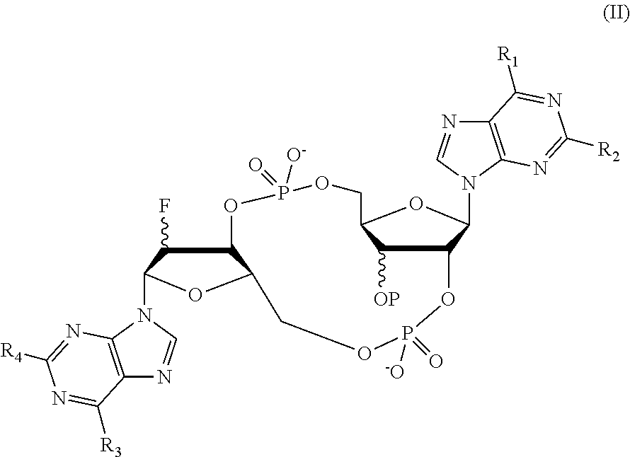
C1([OP])C2C(N3C=NC4=C3N=C([R2])N=C4[R1])OC1COP(=O)([O-])OC1C(F)C(N3C=NC4=C3N=C([R4])N=C4[R3])OC1COP(=O)([O-])O2
